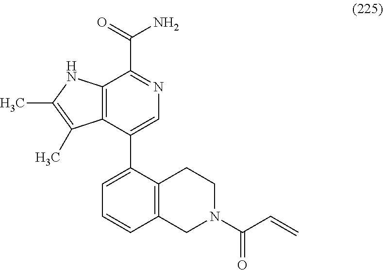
C12=C(C(C3=CC=CC4=C3CCN(C(C=C)=O)C4)=CN=C1C(=O)N)C(C)=C(C)N2
